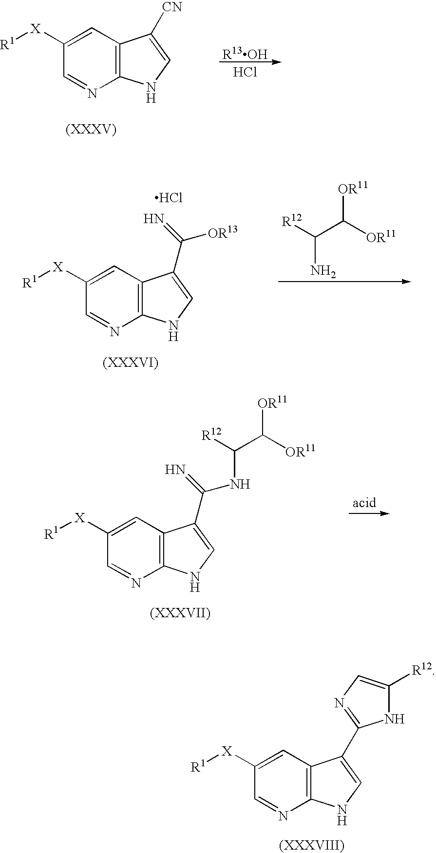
C1([X][R1])=CC2=C(N=C1)NC=C2C(=N)[OR13].Cl.NC([R12])C([OR11])[OR11].C1([X][R1])=CC2=C(N=C1)NC=C2C(=N)NC([R12])C([OR11])[OR11].C1([X][R1])=CC2=C(N=C1)NC=C2C1=NC=C([R12])N1.C1([X][R1])=CC2=C(N=C1)NC=C2[CN].[R13OH].Cl
